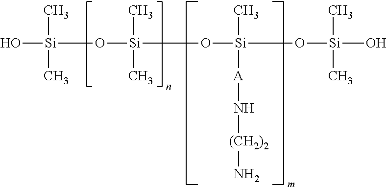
O[Si](C)(C)O[Si](C)(C)O[Si](C)(O[Si](C)(C)O)[A]N[(CH2)2]N
